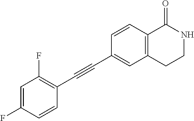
C1=C(F)C=CC(C#CC2=CC3=C(C=C2)C(=O)NCC3)=C1F
